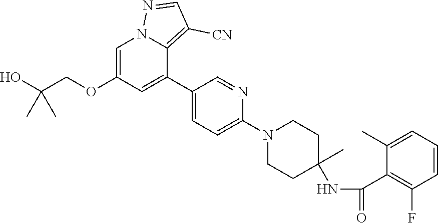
C1=C(OCC(O)(C)C)C=C(C2=CC=C(N3CCC(NC(C4=C(F)C=CC=C4C)=O)(C)CC3)N=C2)C2=C([CN])C=NN12
